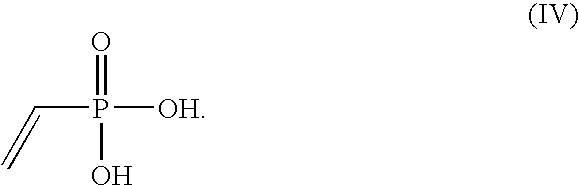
C(P(=O)([OH])O)=C
